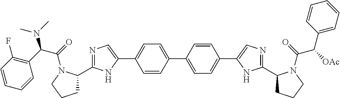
C1C(C2=NC=C(C3=CC=C(C4=CC=C(C5=CN=C(C6CCCN6C(C([OAc])C6=CC=CC=C6)=O)N5)C=C4)C=C3)N2)N(C(=O)C(C2=C(F)C=CC=C2)N(C)C)CC1
